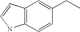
C12=C(C=CN1)C=C(CC)C=C2
